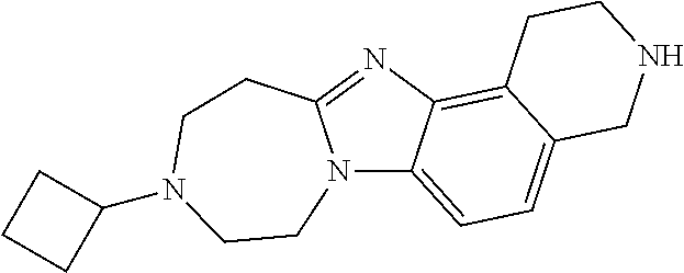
C12=C3C(=CC=C1N1C(=N2)CCN(C2CCC2)CC1)CNCC3
